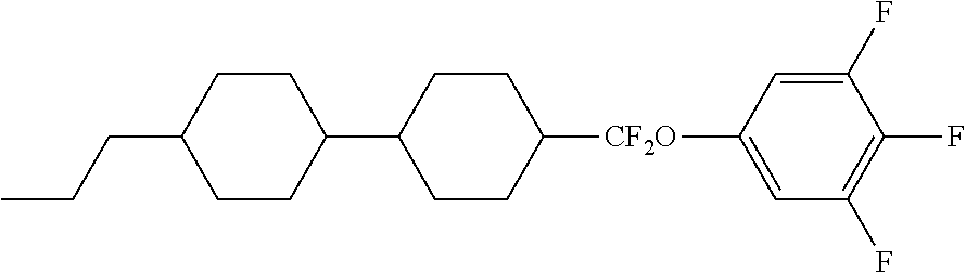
C1(F)=CC([CF2O]C2CCC(C3CCC(CCC)CC3)CC2)=CC(F)=C1F
